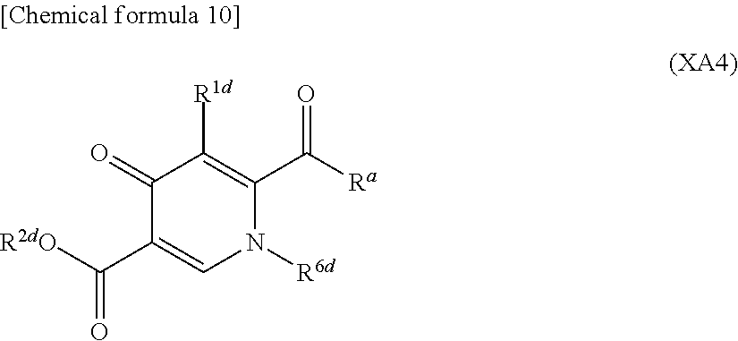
C1(=O)C(C([R2dO])=O)=CN([R6d])C(C([Ra])=O)=C1[R1d]
